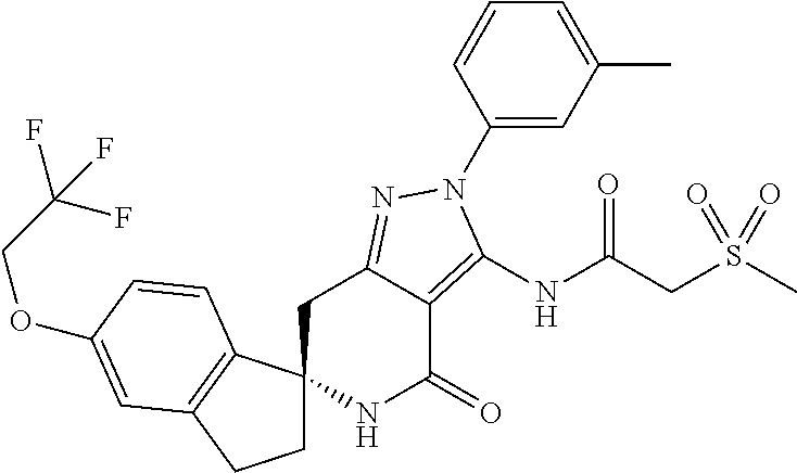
C1C2(C3=C(C1)C=C(OCC(F)(F)F)C=C3)NC(=O)C1=C(NC(CS(C)(=O)=O)=O)N(C3=CC(C)=CC=C3)N=C1C2
